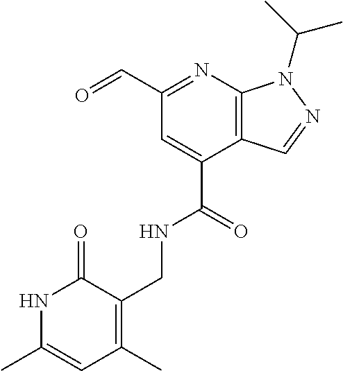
N1=C(C=O)C=C(C(=O)NCC2=C(C)C=C(C)NC2=O)C2=C1N(C(C)C)N=C2
